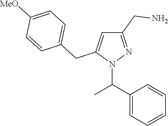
N1(C(C2=CC=CC=C2)C)N=C(CN)C=C1CC1=CC=C([MeO])C=C1
